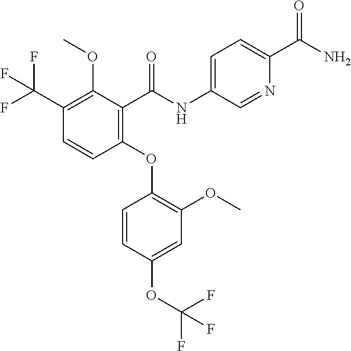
C1(C(F)(F)F)=C(OC)C(C(NC2=CC=C(C(N)=O)N=C2)=O)=C(OC2=C(OC)C=C(OC(F)(F)F)C=C2)C=C1
